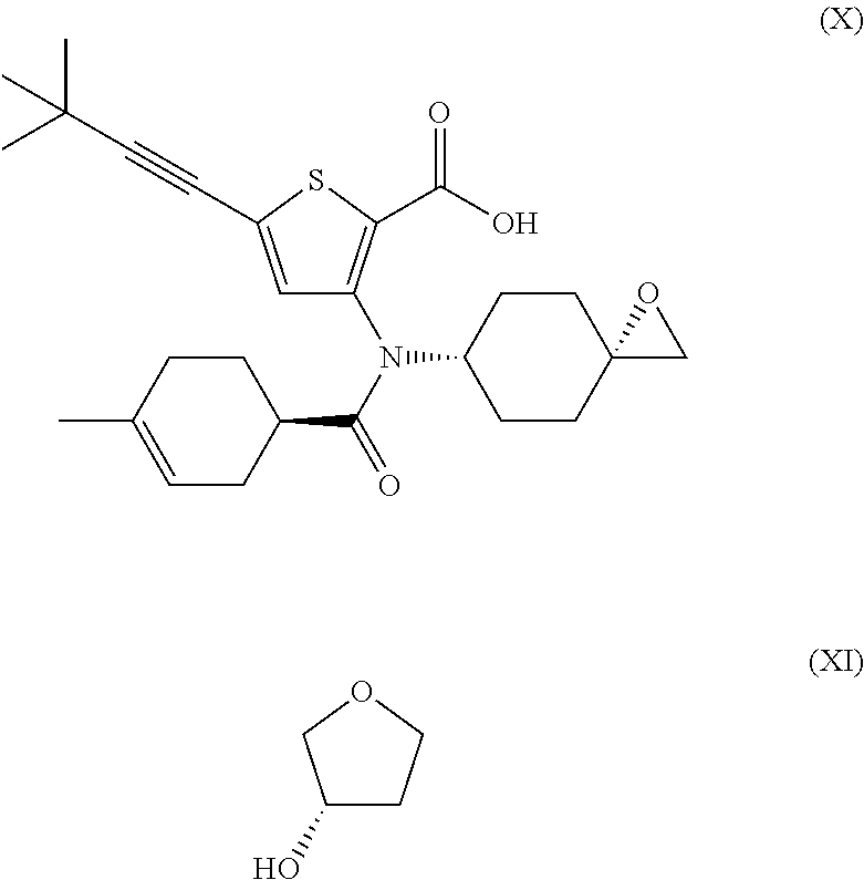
C1=C(C)CCC(C(N(C2CCC3(CC2)CO3)C2=C(C(=O)O)SC(C#CC(C)(C)C)=C2)=O)C1.C1(O)CCOC1
